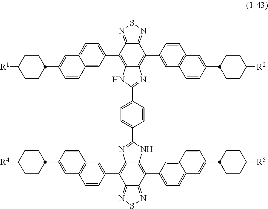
C1(C2=NC3=C(C4=CC5=C(C=C4)C=C(C4CCC([R2])CC4)C=C5)C4=NSN=C4C(C4=CC=C5C(=C4)C=CC(C4CCC([R1])CC4)=C5)=C3N2)=CC=C(C2=NC3=C(C4=CC5=C(C=C4)C=C(C4CCC([R4])CC4)C=C5)C4=NSN=C4C(C4=CC=C5C(=C4)C=CC(C4CCC([R5])CC4)=C5)=C3N2)C=C1
